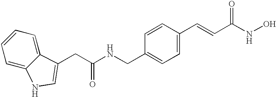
C(NCC1=CC=C(C=CC(NO)=O)C=C1)(CC1=CNC2=CC=CC=C21)=O
